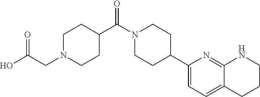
OC(=O)CN1CCC(C(N2CCC(C3=CC=C4C(=N3)NCCC4)CC2)=O)CC1
